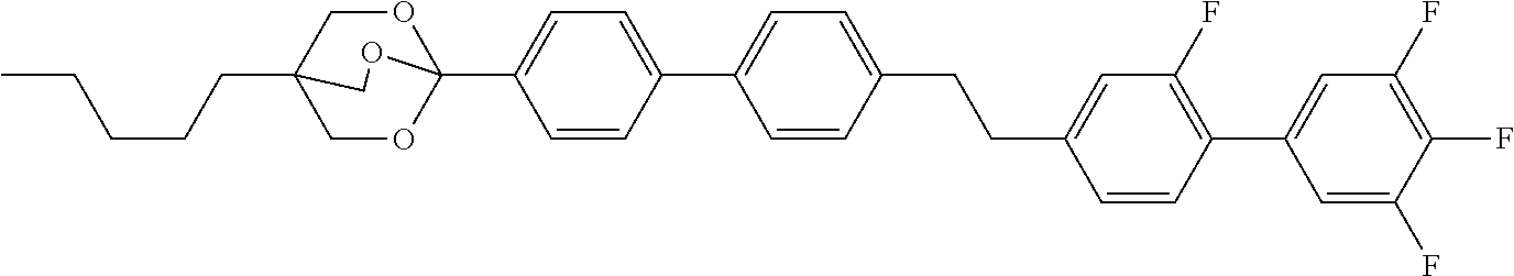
C(CCC12COC(C3=CC=C(C4=CC=C(CCC5=CC(F)=C(C6=CC(F)=C(F)C(F)=C6)C=C5)C=C4)C=C3)(OC1)OC2)CC
